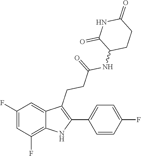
C1(C2=C(CCC(=O)NC3CCC(=O)NC3=O)C3=CC(F)=CC(F)=C3N2)=CC=C(F)C=C1
